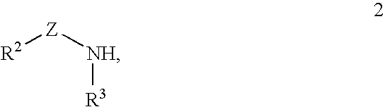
[R2][Z][NH][R3]
